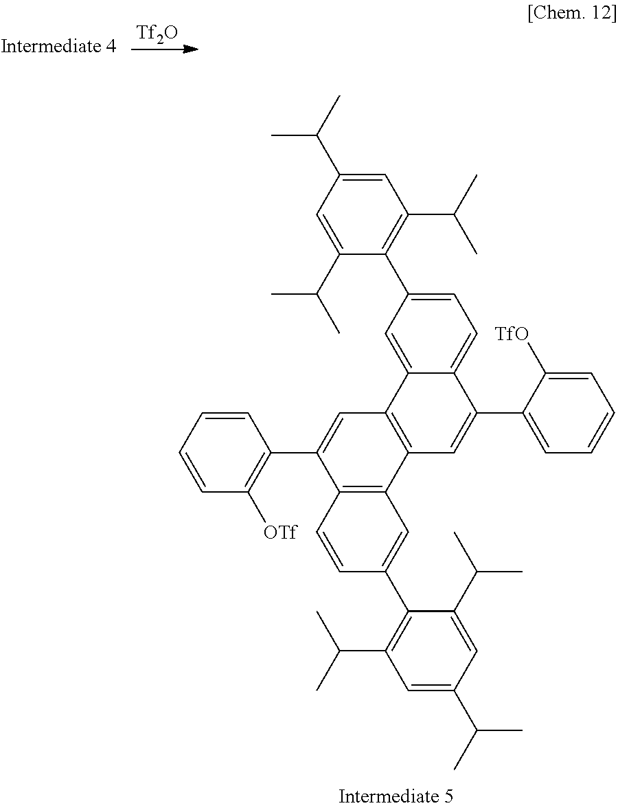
C1=C(C(C)C)C=C(C(C)C)C(C2=CC=C3C(=C2)C2=C(C=C3C3=CC=CC=C3[TfO])C3=C(C(C4=C([OTf])C=CC=C4)=C2)C=CC(C2=C(C(C)C)C=C(C(C)C)C=C2C(C)C)=C3)=C1C(C)C.[Tf2O]
